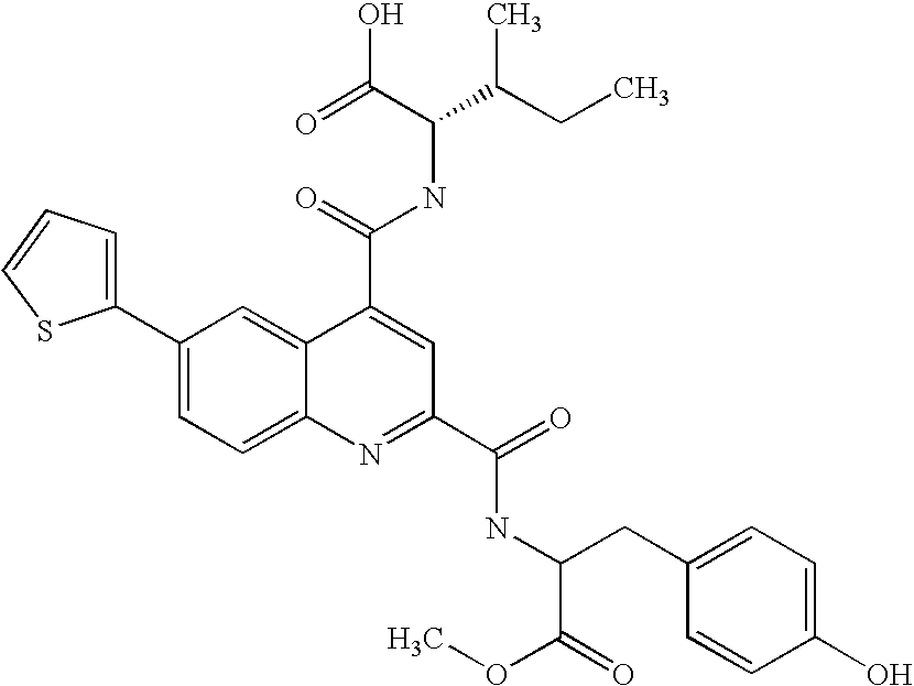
C1(C2=CC=C3C(=C2)C(C(=O)NC(C(CC)C)C(=O)O)=CC(C(=O)NC(CC2=CC=C(O)C=C2)C(=O)OC)=N3)=CC=CS1
